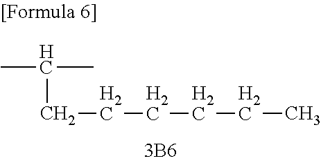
CC(C)CCCCCC
